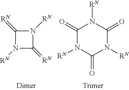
N1([RN])C(=[RN])N([RN])C1=[RN].C1(=O)N([RN])C(=O)N([RN])C(=O)N1[RN]
